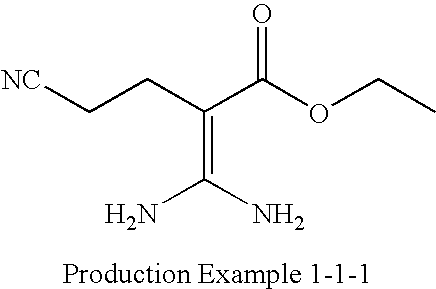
[NC]CCC(C(OCC)=O)=C(N)N
